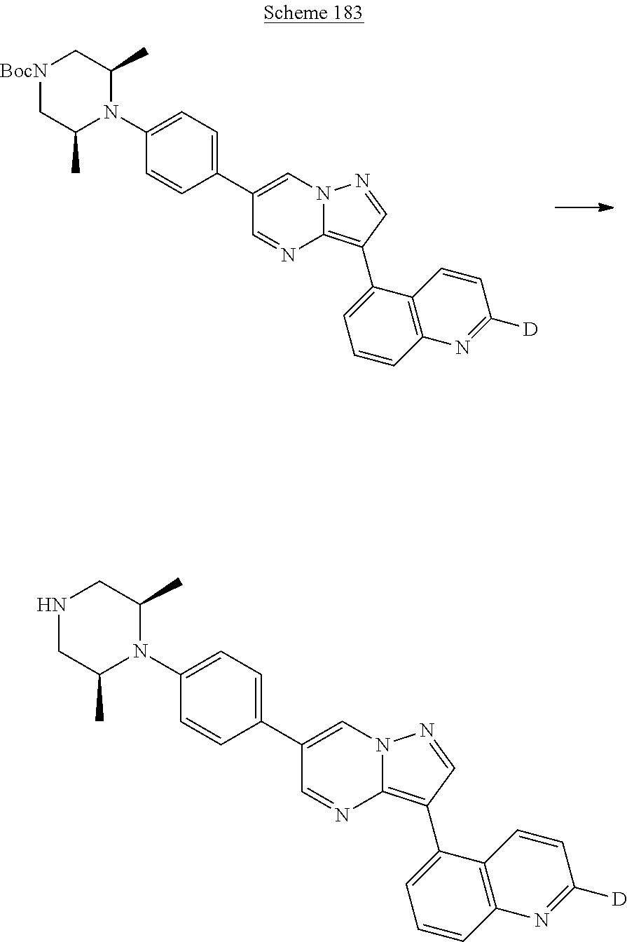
N1CC(C)N(C2=CC=C(C3=CN4C(=C(C5=CC=CC6=C5C=CC([D])=N6)C=N4)N=C3)C=C2)C(C)C1.[BocN]1CC(C)N(C2=CC=C(C3=CN4C(=C(C5=CC=CC6=C5C=CC([D])=N6)C=N4)N=C3)C=C2)C(C)C1
